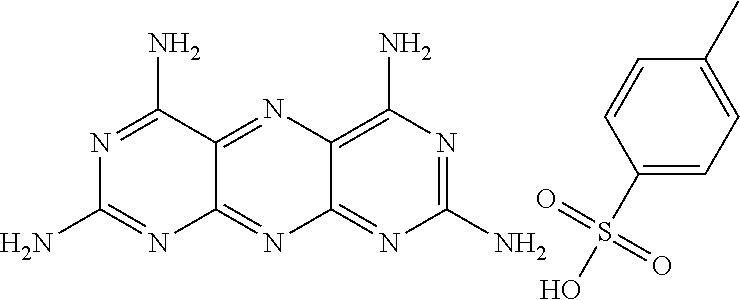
N1=C(N)C2=NC3=C(N)N=C(N)N=C3N=C2N=C1N.C1(S(=O)(=O)O)=CC=C(C)C=C1
